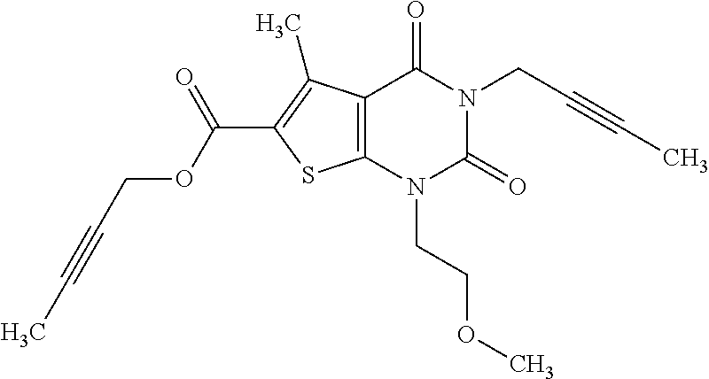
C12=C(N(CCOC)C(=O)N(CC#CC)C1=O)SC(C(OCC#CC)=O)=C2C
